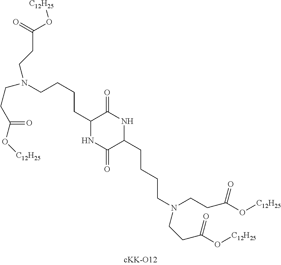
C(CC1NC(=O)C(CCCCN(CCC(O[C12H25])=O)CCC(=O)O[C12H25])NC1=O)CCN(CCC(=O)O[C12H25])CCC(=O)O[C12H25]
